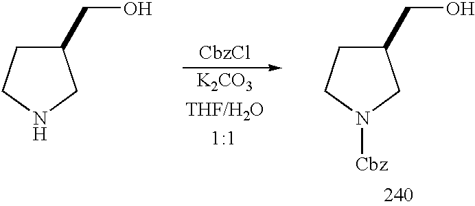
C1(CO)CCNC1.[CbzCl].[K2CO3].C1(CO)CCN([Cbz])C1
